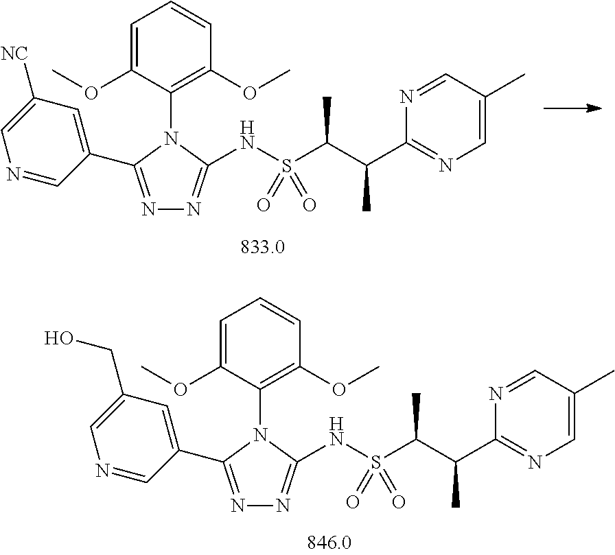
C1=C(OC)C(N2C(NS(C(C(C3=NC=C(C)C=N3)C)C)(=O)=O)=NN=C2C2=CC([NC])=CN=C2)=C(OC)C=C1.C1=C(OC)C(N2C(NS(C(C(C3=NC=C(C)C=N3)C)C)(=O)=O)=NN=C2C2=CC(CO)=CN=C2)=C(OC)C=C1
